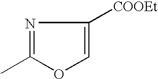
N1=C(C)OC=C1[COOEt]
